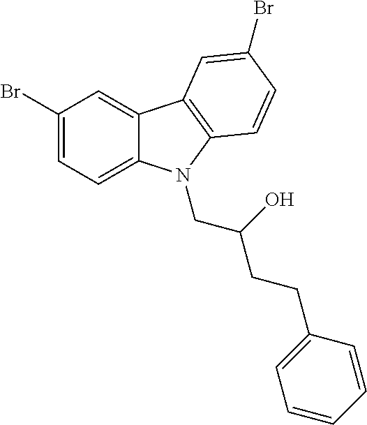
C1(Br)=CC=C2C(=C1)C1=C(N2CC(O)CCC2=CC=CC=C2)C=CC(Br)=C1
